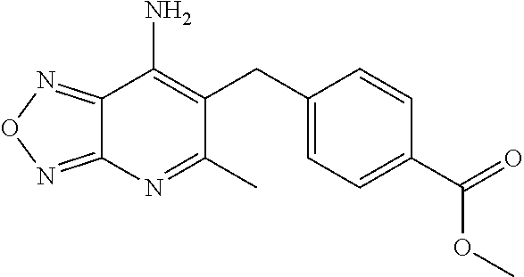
C12=NON=C1N=C(C)C(CC1=CC=C(C(=O)OC)C=C1)=C2N
